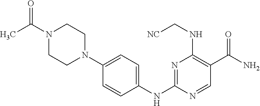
C1=CC(NC2=NC(NC[NC])=C(C(N)=O)C=N2)=CC=C1N1CCN(C(=O)C)CC1
